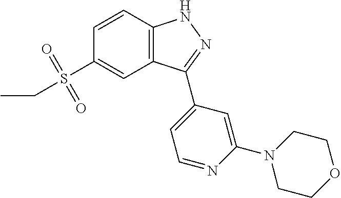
C1=CC2=C(C=C1S(CC)(=O)=O)C(C1=CC=NC(N3CCOCC3)=C1)=NN2
